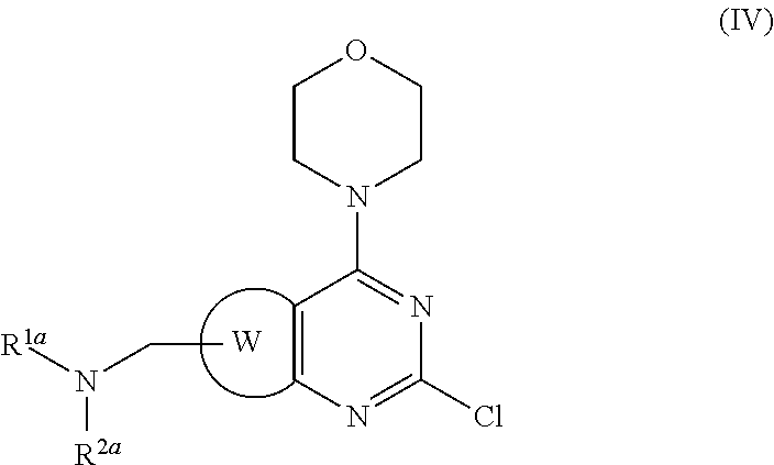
C1CN(C2=NC(Cl)=NC=C2)CCO1.[W].CCN([R1a])[R2a]
